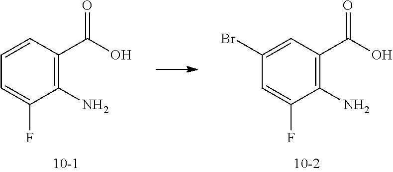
C1(N)=C(C(O)=O)C=CC=C1F.C1(N)=C(C(O)=O)C=C(Br)C=C1F
